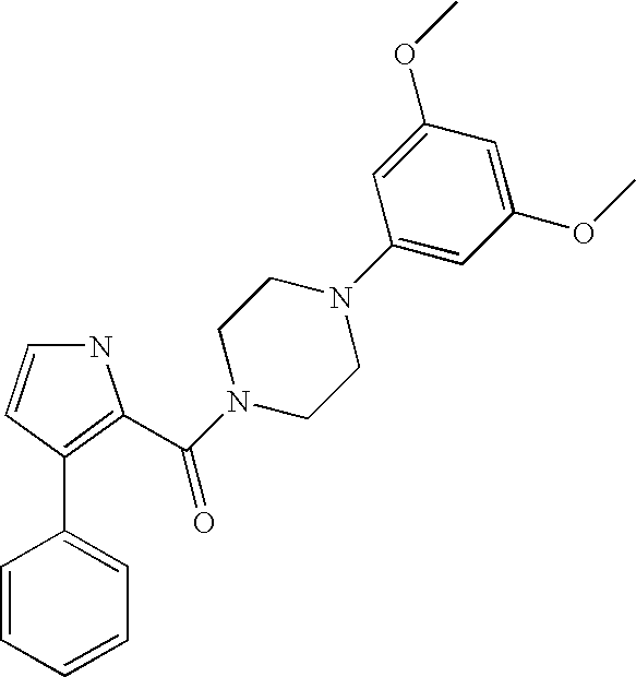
N1C=CC(C2=CC=CC=C2)=C1C(N1CCN(C2=CC(OC)=CC(OC)=C2)CC1)=O
